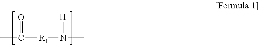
CC([R1]N(C)[H])=O
